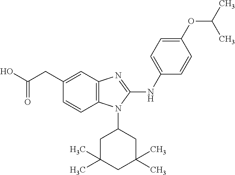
C12=C(C=C(CC(O)=O)C=C1)N=C(NC1=CC=C(OC(C)C)C=C1)N2C1CC(C)(C)CC(C)(C)C1
